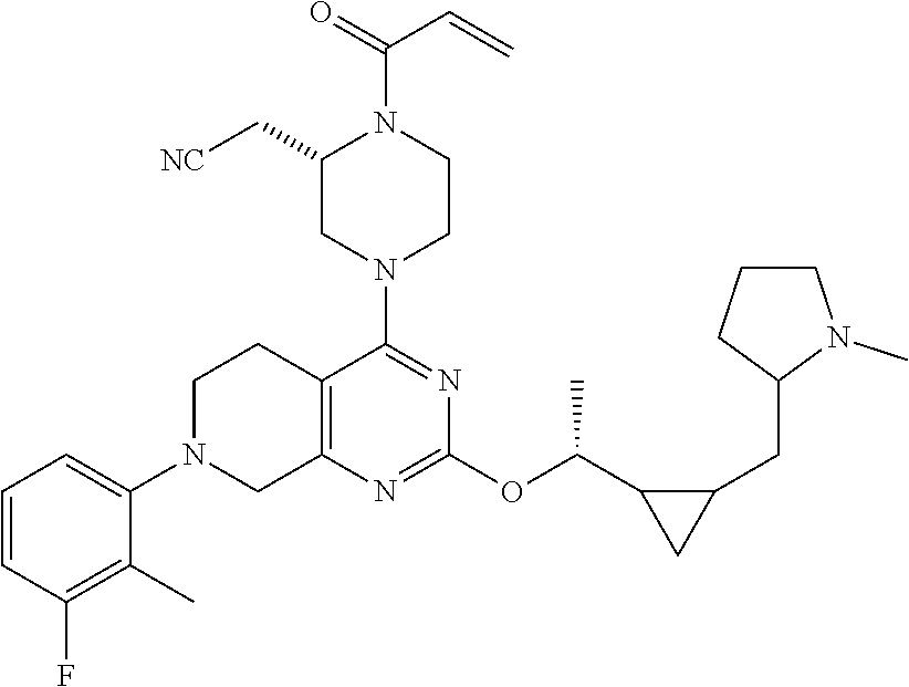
C1=CC(F)=C(C)C(N2CC3=C(CC2)C(N2CCN(C(=O)C=C)C(C[NC])C2)=NC(OC(C2CC2CC2N(C)CCC2)C)=N3)=C1
